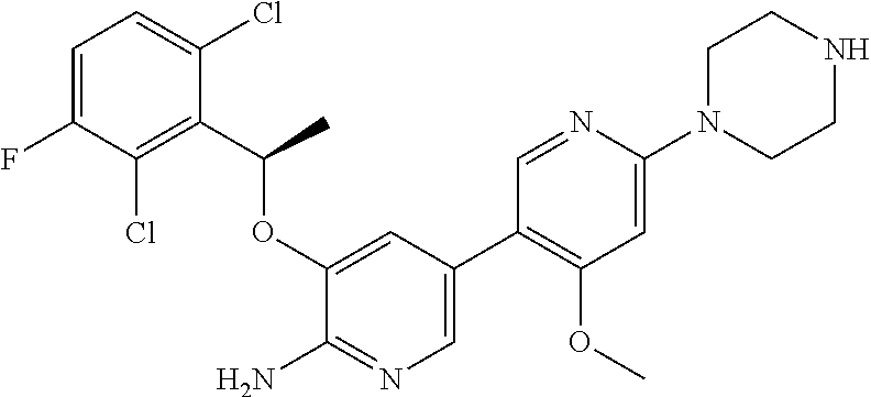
C1(OC(C2=C(Cl)C(F)=CC=C2Cl)C)=CC(C2=C(OC)C=C(N3CCNCC3)N=C2)=CN=C1N
